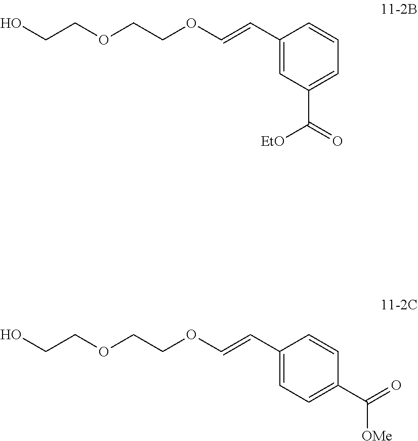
C1(C=COCCOCCO)=CC(C(=O)[EtO])=CC=C1.C1(C=COCCOCCO)=CC=C(C(=O)[OMe])C=C1
